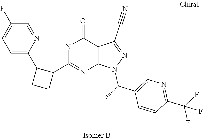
C1=CC(C(C)N2N=C(C#N)C3=C2N=C(C2CCC2C2=CC=C(F)C=N2)NC3=O)=CN=C1C(F)(F)F
